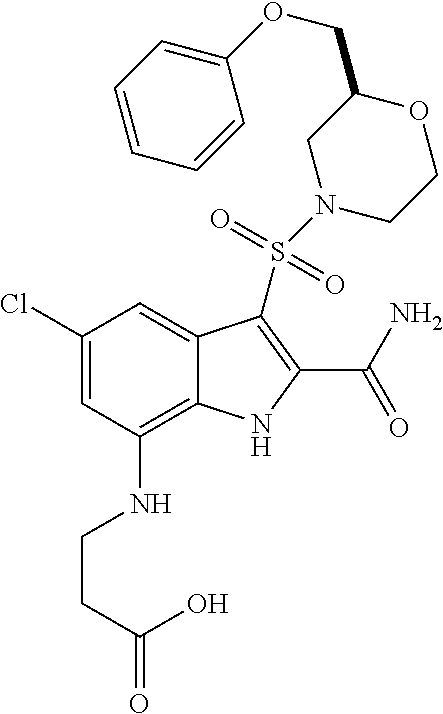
C1(Cl)=CC(NCCC(=O)O)=C2C(=C1)C(S(N1CCOC(COC3=CC=CC=C3)C1)(=O)=O)=C(C(N)=O)N2
